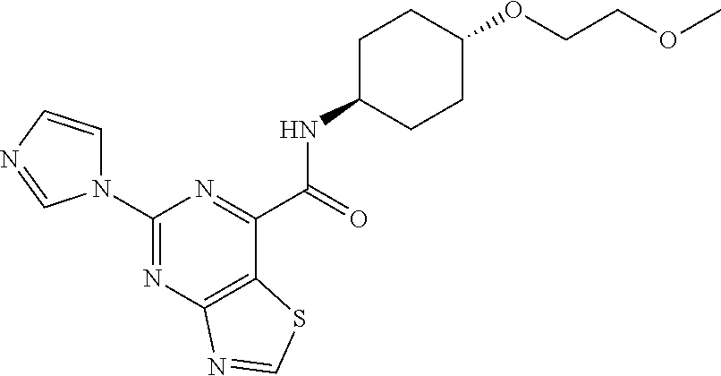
N1(C2=NC3=C(C(C(NC4CCC(OCCOC)CC4)=O)=N2)SC=N3)C=CN=C1
